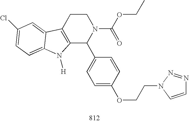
C12=C(CCN(C(OCC)=O)C1C1=CC=C(OCCN3C=CN=N3)C=C1)C1=CC(Cl)=CC=C1N2[H]
